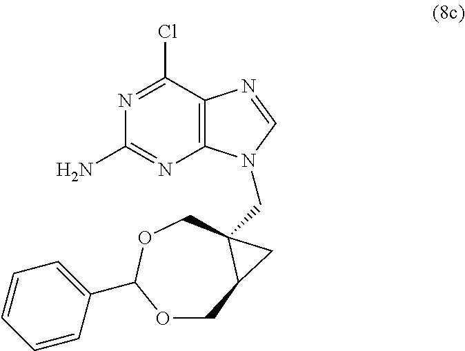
C12=C(C(Cl)=NC(N)=N1)N=CN2CC12C(COC(C3=CC=CC=C3)OC1)C2
